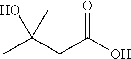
OC(CC(C)(O)C)=O
